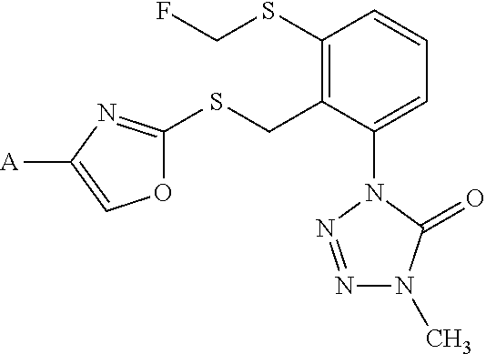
[A]C1=COC(SCC2=C(SCF)C=CC=C2N2N=NN(C)C2=O)=N1
